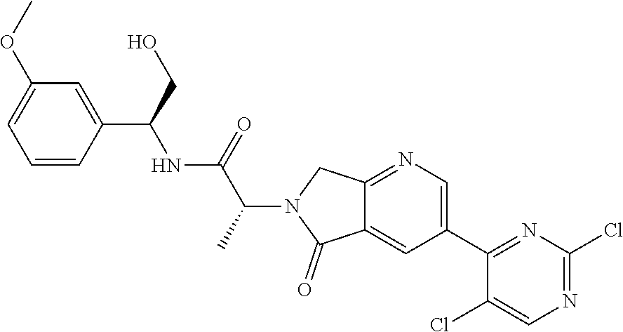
C1=C2C(=O)N(C(C(NC(C3=CC(OC)=CC=C3)CO)=O)C)CC2=NC=C1C1=NC(Cl)=NC=C1Cl
